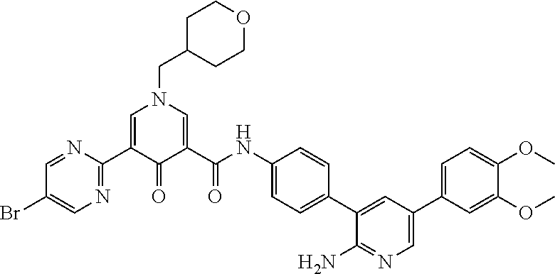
C1C(CN2C=C(C3=NC=C(Br)C=N3)C(=O)C(C(NC3=CC=C(C4=CC(C5=CC=C(OC)C(OC)=C5)=CN=C4N)C=C3)=O)=C2)CCOC1
